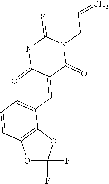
O1C(F)(F)OC2=C1C=CC=C2C=C1C(=O)N(CC=C)C(=S)NC1=O
